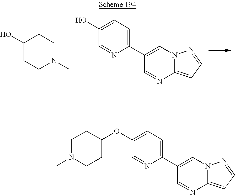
C1(O)CCN(C)CC1.C12=CC=NN1C=C(C1=CC=C(O)C=N1)C=N2.C12=CC=NN1C=C(C1=CC=C(OC3CCN(C)CC3)C=N1)C=N2
